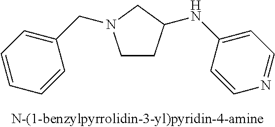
C1CC(NC2=CC=NC=C2)CN1CC1=CC=CC=C1
